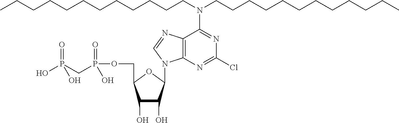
C1(O)C(O)C(N2C3=C(C(N(CCCCCCCCCCCC)CCCCCCCCCCCC)=NC(Cl)=N3)N=C2)OC1COP(CP(=O)(O)O)(=O)O
